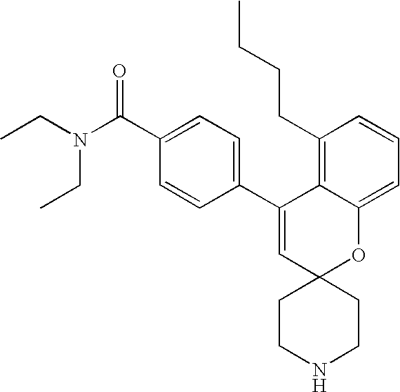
CCN(C(C1=CC=C(C2=CC3(OC4=CC=CC(CCCC)=C24)CCNCC3)C=C1)=O)CC
